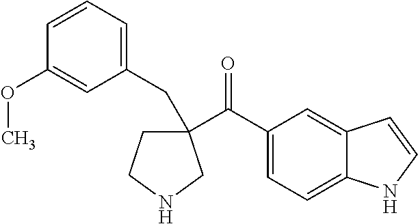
C(=O)(C1(CC2=CC=CC(OC)=C2)CCNC1)C1=CC=C2C(=C1)C=CN2
